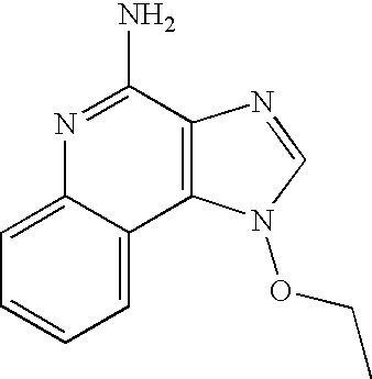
C1=C2C(=CC=C1)C1=C(C(N)=N2)N=CN1OCC
